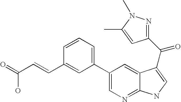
C1(C2=CC=CC(C=CC(=O)O)=C2)=CN=C2C(=C1)C(C(=O)C1=NN(C)C(C)=C1)=CN2
